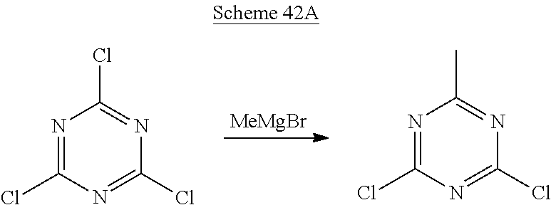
ClC1=NC(Cl)=NC(Cl)=N1.[MeMgBr].ClC1=NC(C)=NC(Cl)=N1
